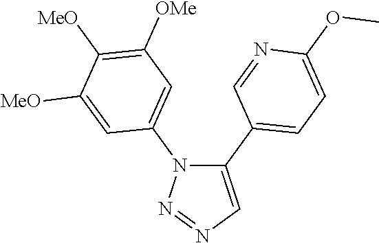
C1(C2=CC=C(OC)N=C2)=CN=NN1C1=CC([OMe])=C([MeO])C([MeO])=C1
